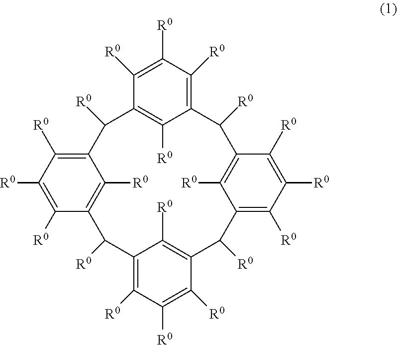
C12=C([R0])C([R0])=C([R0])C(=C1[R0])C([R0])C1=C([R0])C([R0])=C([R0])C(=C1[R0])C([R0])C1=C([R0])C([R0])=C([R0])C(=C1[R0])C([R0])C1=C([R0])C([R0])=C([R0])C(=C1[R0])C2[R0]
